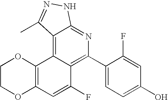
C1(C2=C3C(=C4C(=N2)NN=C4C)C2=C(C=C3F)OCCO2)=CC=C(O)C=C1F
